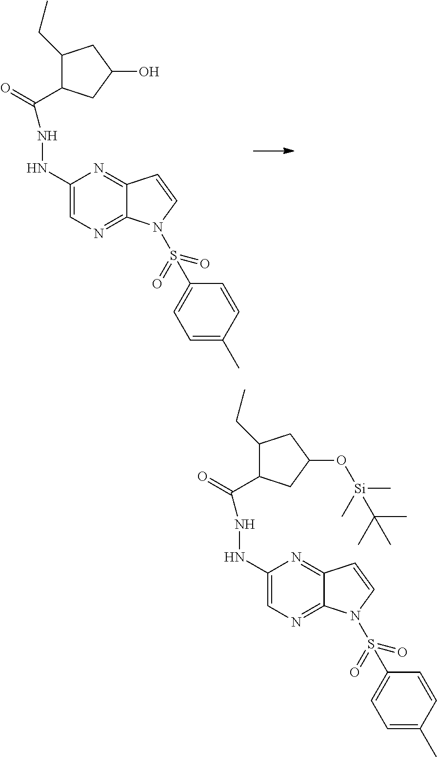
C1(NNC(=O)C2C(CC)CC(O)C2)=CN=C2C(=N1)C=CN2S(=O)(C1=CC=C(C)C=C1)=O.C1(NNC(=O)C2C(CC)CC(O[Si](C)(C)C(C)(C)C)C2)=CN=C2C(=N1)C=CN2S(=O)(C1=CC=C(C)C=C1)=O
